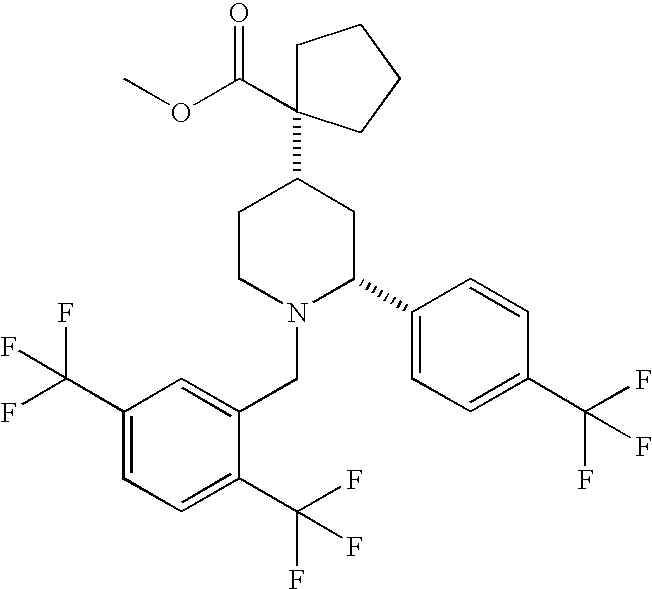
C1CN(CC2=CC(C(F)(F)F)=CC=C2C(F)(F)F)C(C2=CC=C(C(F)(F)F)C=C2)CC1C1(C(=O)OC)CCCC1
